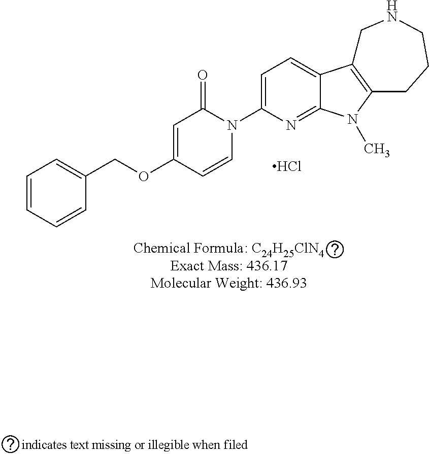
C1=CC=CC(COC2=CC(=O)N(C3=CC=C4C(=N3)N(C)C3=C4CNCCC3)C=C2)=C1.Cl
